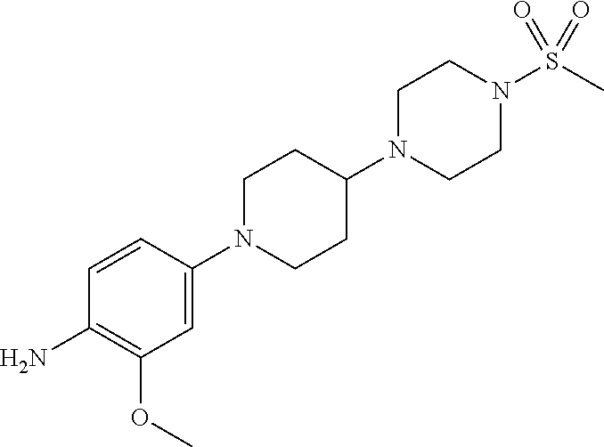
C1N(C2=CC(OC)=C(N)C=C2)CCC(N2CCN(S(C)(=O)=O)CC2)C1
